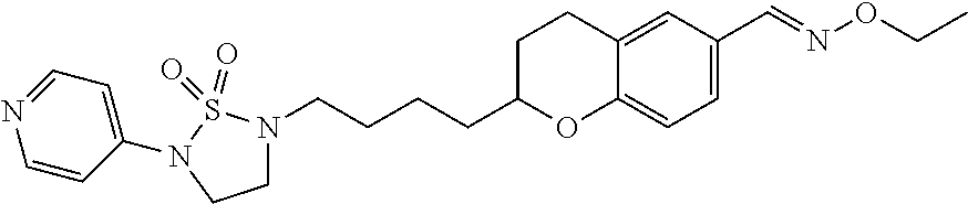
C1N(CCCCC2OC3=CC=C(C=NOCC)C=C3CC2)S(=O)(=O)N(C2=CC=NC=C2)C1
